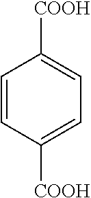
C1=CC([COOH])=CC=C1[COOH]
